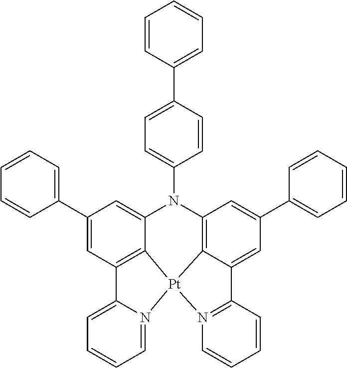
C12=C3C(=CC(C4=CC=CC=C4)=C1)N(C1=CC=C(C4=CC=CC=C4)C=C1)C1=C4C(=CC(C5=CC=CC=C5)=C1)C1=N([Pt]34N3=CC=CC=C23)C=CC=C1
